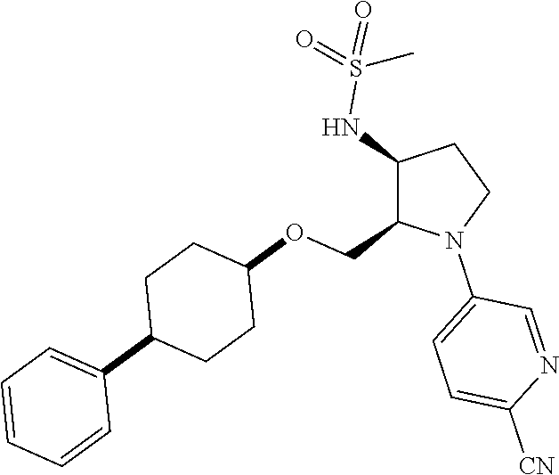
C1(NS(=O)(=O)C)C(COC2CCC(C3=CC=CC=C3)CC2)N(C2=CC=C([CN])N=C2)CC1
